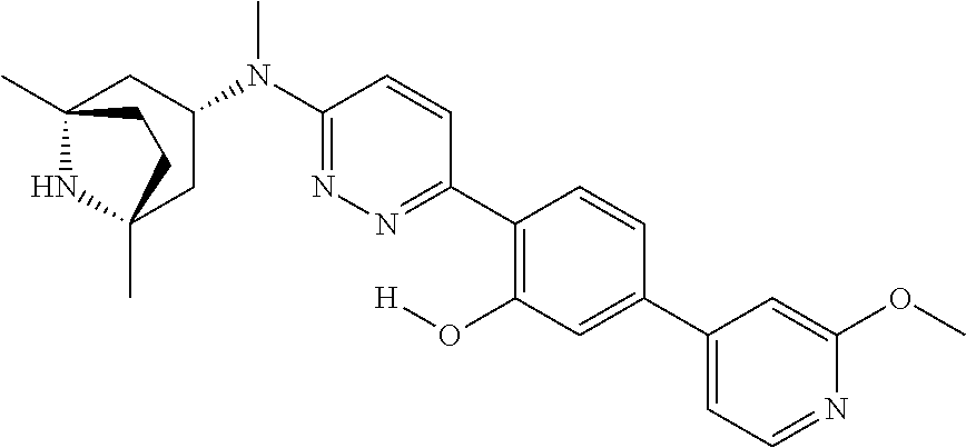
C12(C)NC(C)(CC(N(C3=NN=C(C4=C(O[H])C=C(C5=CC=NC(OC)=C5)C=C4)C=C3)C)C1)CC2
